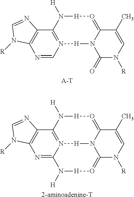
N1=CN2=C(C3=C1N([R])C=N3)N([H])[H]O=C1N([H]2)C(=O)N([R])C=C1C.[A-T].N1=C2N3=C(C4=C1N([R])C=N4)N([H])[H]O=C1N([H]3)C(=O[H]N2[H])N([R])C=C1C.[2-aminoadenine-T]
